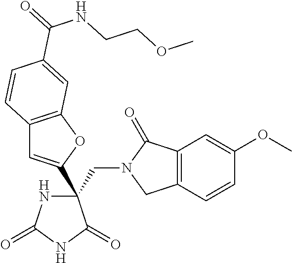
C(C1(C2=CC3=C(O2)C=C(C(NCCOC)=O)C=C3)NC(=O)NC1=O)N1CC2=C(C1=O)C=C(OC)C=C2
